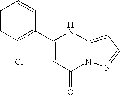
C12=CC=NN1C(=O)C=C(C1=C(Cl)C=CC=C1)N2
